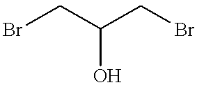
C(CBr)(O)CBr
